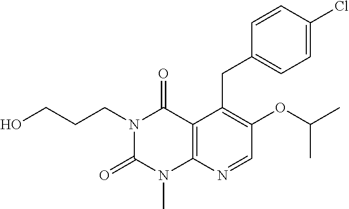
C1=CC(Cl)=CC=C1CC1=C(OC(C)C)C=NC2=C1C(=O)N(CCCO)C(=O)N2C
